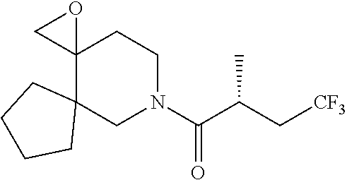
C1CCCC12C1(CO1)CCN(C(=O)C(C[CF3])C)C2
